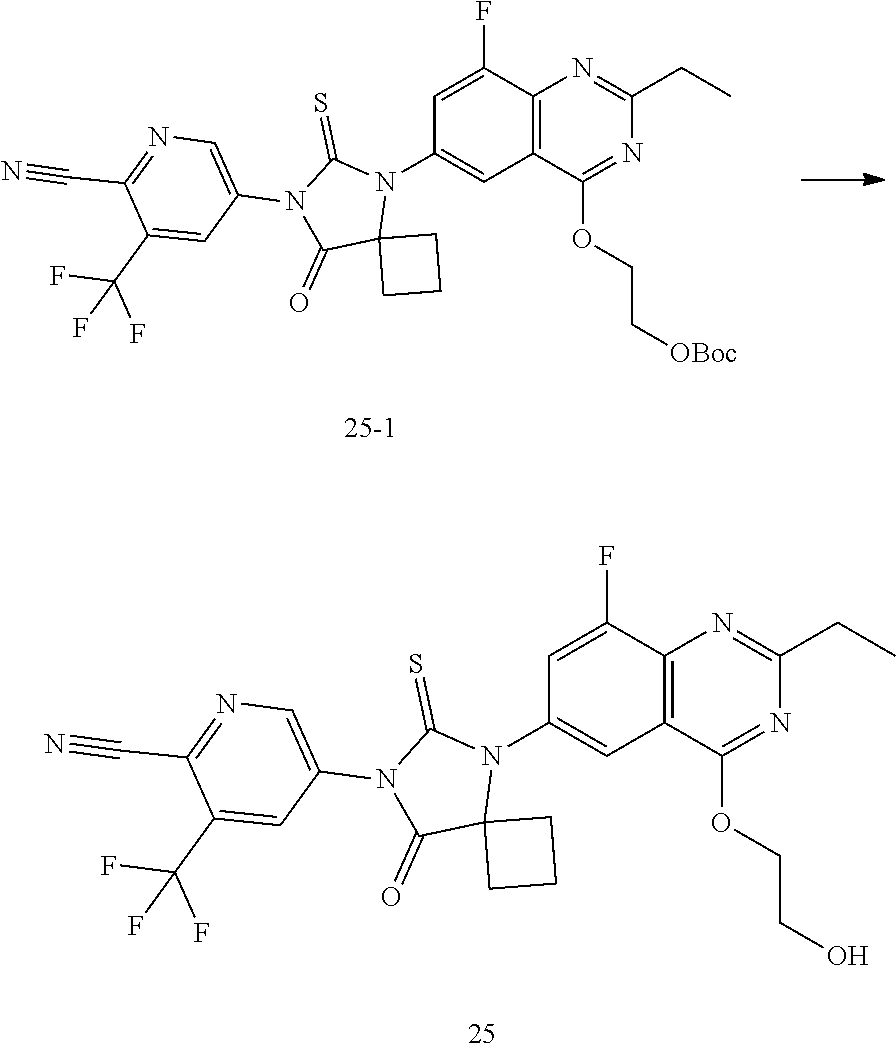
C12=C(C(F)=CC(N3C(=S)N(C4=CN=C(C#N)C(C(F)(F)F)=C4)C(=O)C34CCC4)=C1)N=C(CC)N=C2OCC[OBoc].C12=C(C(F)=CC(N3C(=S)N(C4=CN=C(C#N)C(C(F)(F)F)=C4)C(=O)C34CCC4)=C1)N=C(CC)N=C2OCCO
